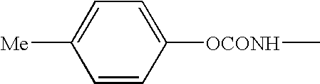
C1=CC([OCONH]C)=CC=C1[Me]
